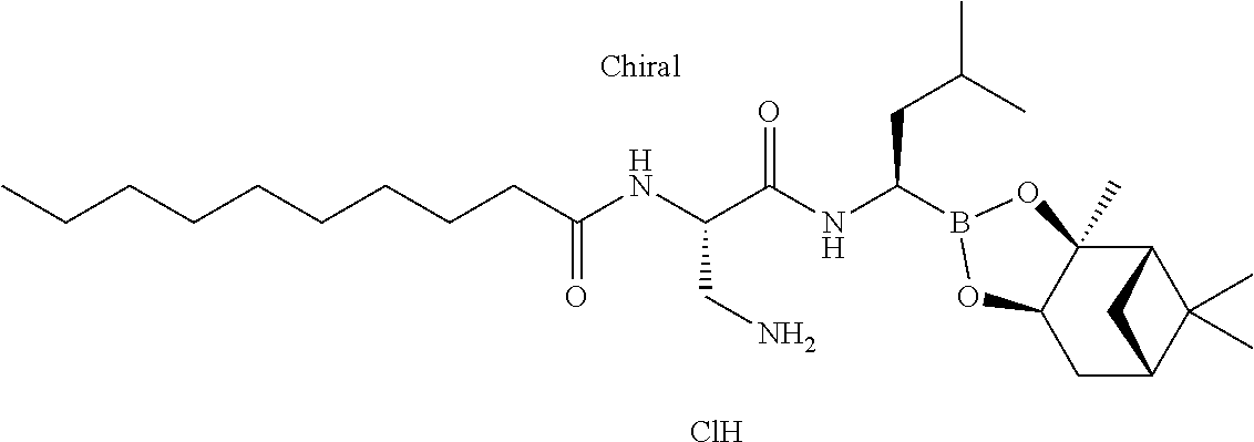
C(NC(C(NC(CCCCCCCCC)=O)CN)=O)(CC(C)C)B1OC2(C)C3C(C)(C)C(CC2O1)C3.Cl
